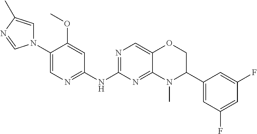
N1(C2=CN=C(NC3=NC=C4C(=N3)N(C)C(C3=CC(F)=CC(F)=C3)CO4)C=C2OC)C=C(C)N=C1
